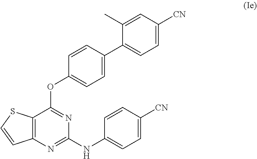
C1=CC([CN])=CC=C1NC1=NC2=C(SC=C2)C(OC2=CC=C(C3=CC=C([CN])C=C3C)C=C2)=N1
